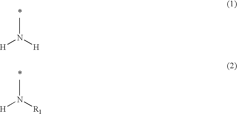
CN([H])[H].CN([R1])[H]
